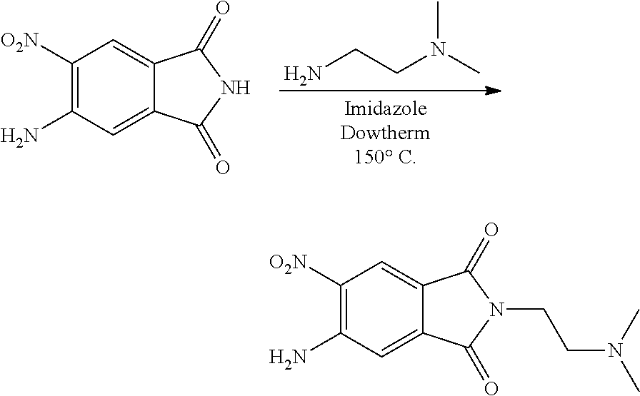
C1([O2N])=C(N)C=C2C(=C1)C(=O)NC2=O.NCCN(C)C.C1([O2N])=C(N)C=C2C(=C1)C(=O)N(CCN(C)C)C2=O
